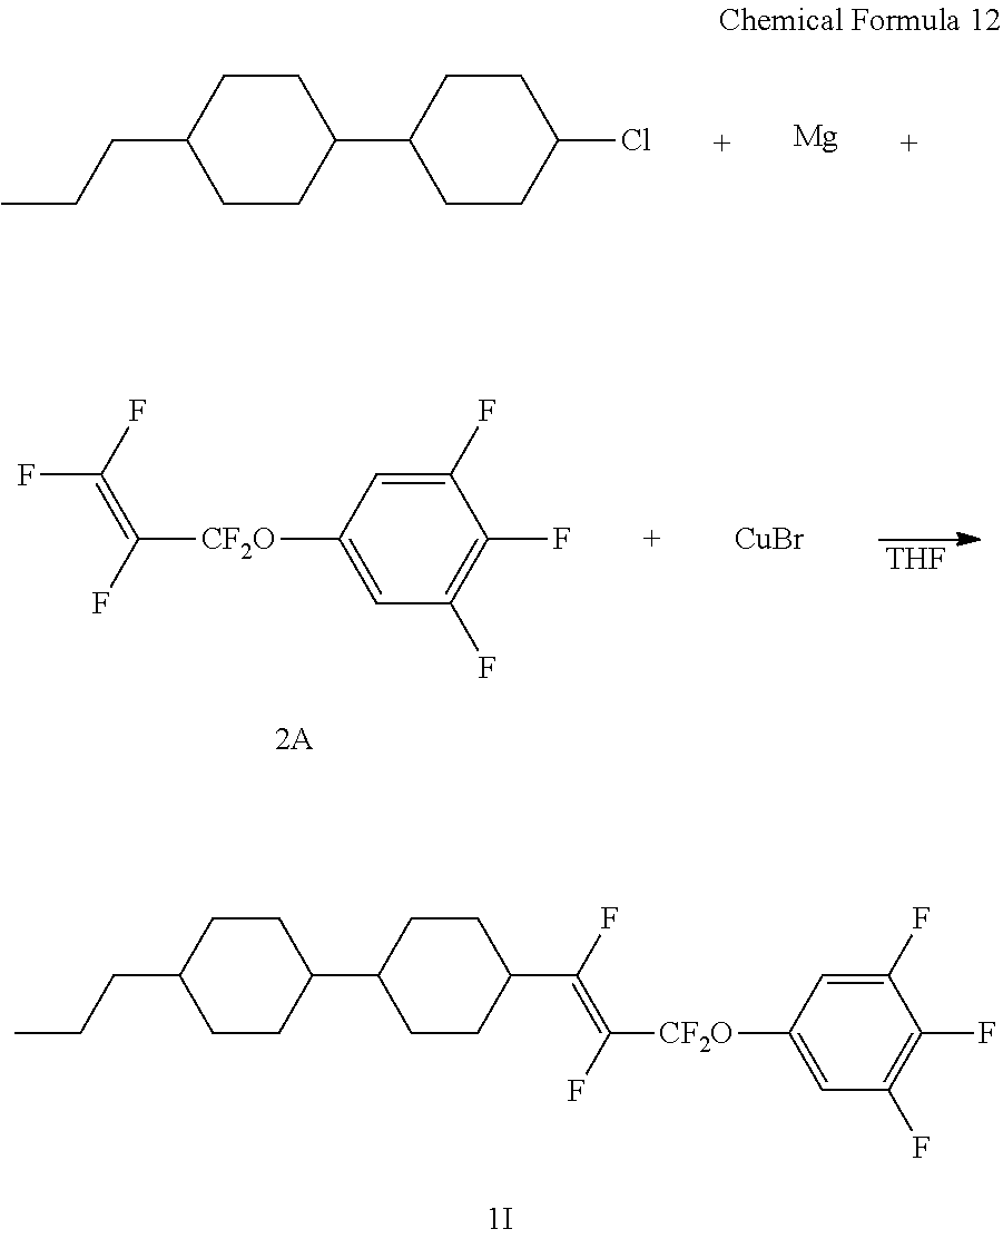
C1([CF2O]C(F)=C(C2CCC(C3CCC(CCC)CC3)CC2)F)=CC(F)=C(F)C(F)=C1.C1(CCC)CCC(C2CCC(Cl)CC2)CC1.[Mg].C1([CF2O]C(F)=C(F)F)=CC(F)=C(F)C(F)=C1.[THF].[CuBr]
